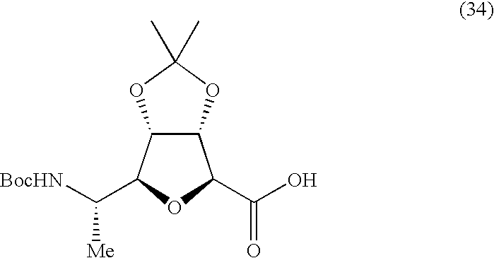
C12C(C(C([BocHN])[Me])OC1C(O)=O)OC(C)(C)O2
